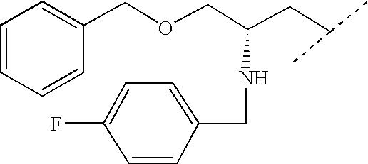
C1=CC=CC(COCC(CC(C)C)NCC2=CC=C(F)C=C2)=C1
